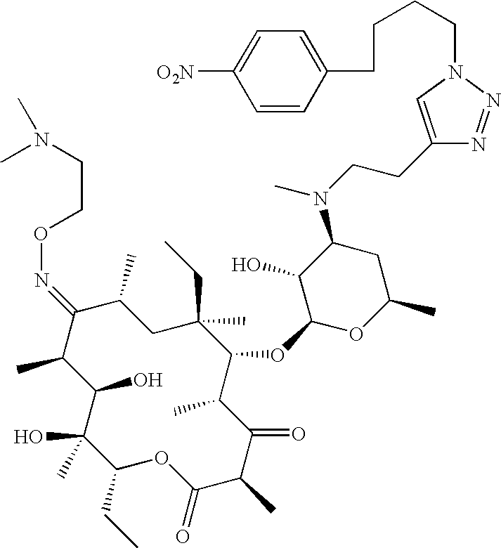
C1=CC(CCCCN2C=C(CCN(C3C(O)C(OC4C(C)C(=O)C(C)C(=O)OC(CC)C(O)(C)C(O)C(C)C(=NOCCN(C)C)C(C)CC4(CC)C)OC(C)C3)C)N=N2)=CC=C1[O2N]
